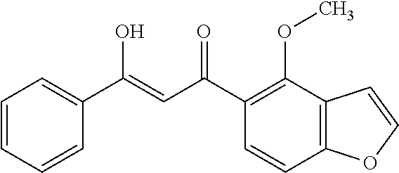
C1=CC=CC(C(=CC(C2=C(OC)C3=C(C=C2)OC=C3)=O)O)=C1
